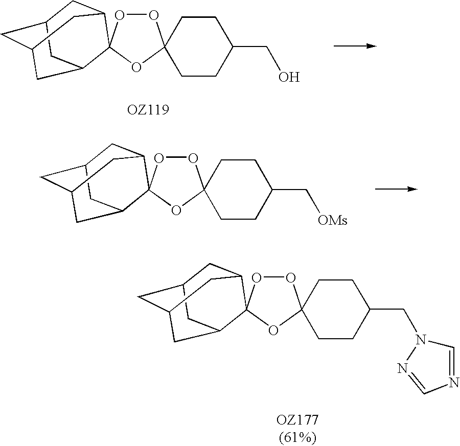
O1OC2(OC13C1CC4CC(CC3C4)C1)CCC(CO)CC2.O1OC2(OC13C1CC4CC(CC3C4)C1)CCC(C[OMs])CC2.O1OC2(OC13C1CC4CC(CC3C4)C1)CCC(CN1C=NC=N1)CC2
